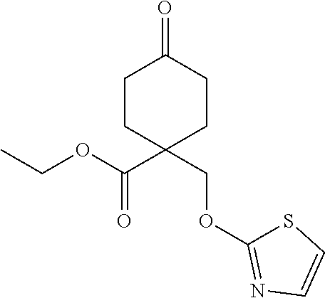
O=C1CCC(COC2=NC=CS2)(C(=O)OCC)CC1
